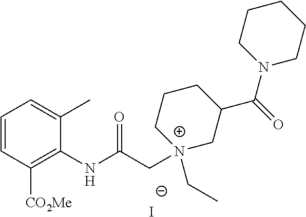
[I-].C1=CC([CO2Me])=C(NC(C[N+]2(CC)CC(C(=O)N3CCCCC3)CCC2)=O)C(C)=C1
